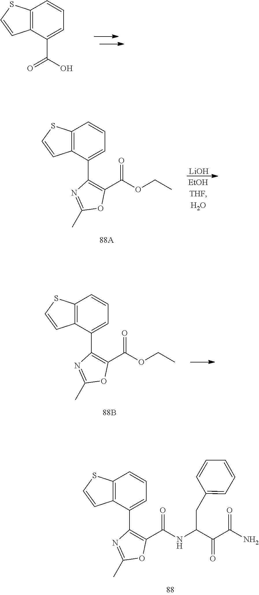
C1(C2=CC=CC3=C2C=CS3)=C(C(=O)NC(CC2=CC=CC=C2)C(C(=O)N)=O)OC(C)=N1.C12=C(C(C(=O)O)=CC=C1)C=CS2.[LiOH].C1(C2=CC=CC3=C2C=CS3)=C(C(=O)OCC)OC(C)=N1.C1(C2=CC=CC3=C2C=CS3)=C(C(=O)OCC)OC(C)=N1
